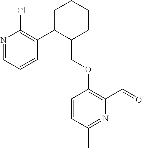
C1C(C2=C(Cl)N=CC=C2)C(COC2=C(C=O)N=C(C)C=C2)CCC1
